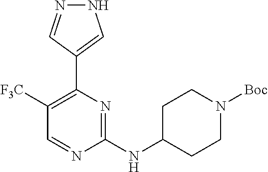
N1=CC([F3C])=C(C2=CNN=C2)N=C1NC1CCN([Boc])CC1
